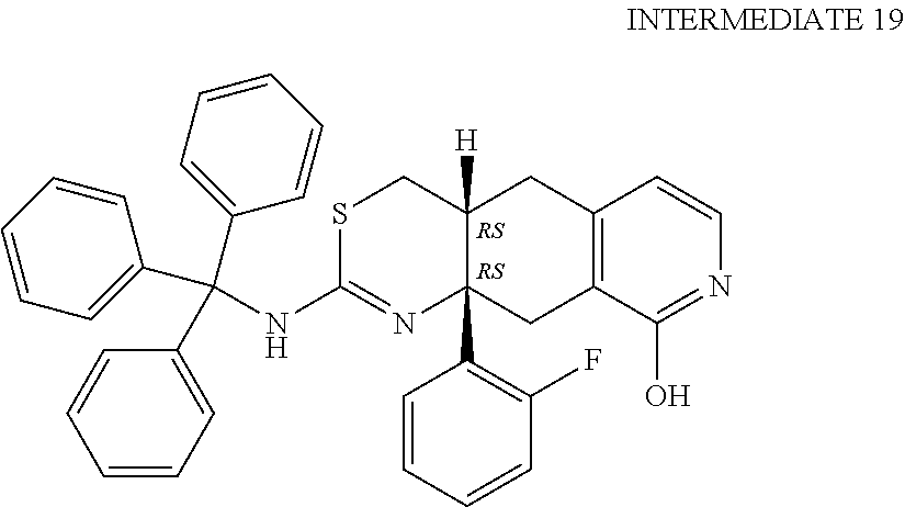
C(NC1=NC2(C3=C(F)C=CC=C3)C([H])(CS1)CC1=C(C2)C(O)=NC=C1)(C1=CC=CC=C1)(C1=CC=CC=C1)C1=CC=CC=C1
